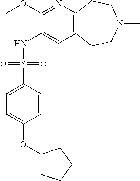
C12=C(CCN(C)CC1)C=C(NS(C1=CC=C(OC3CCCC3)C=C1)(=O)=O)C(OC)=N2
